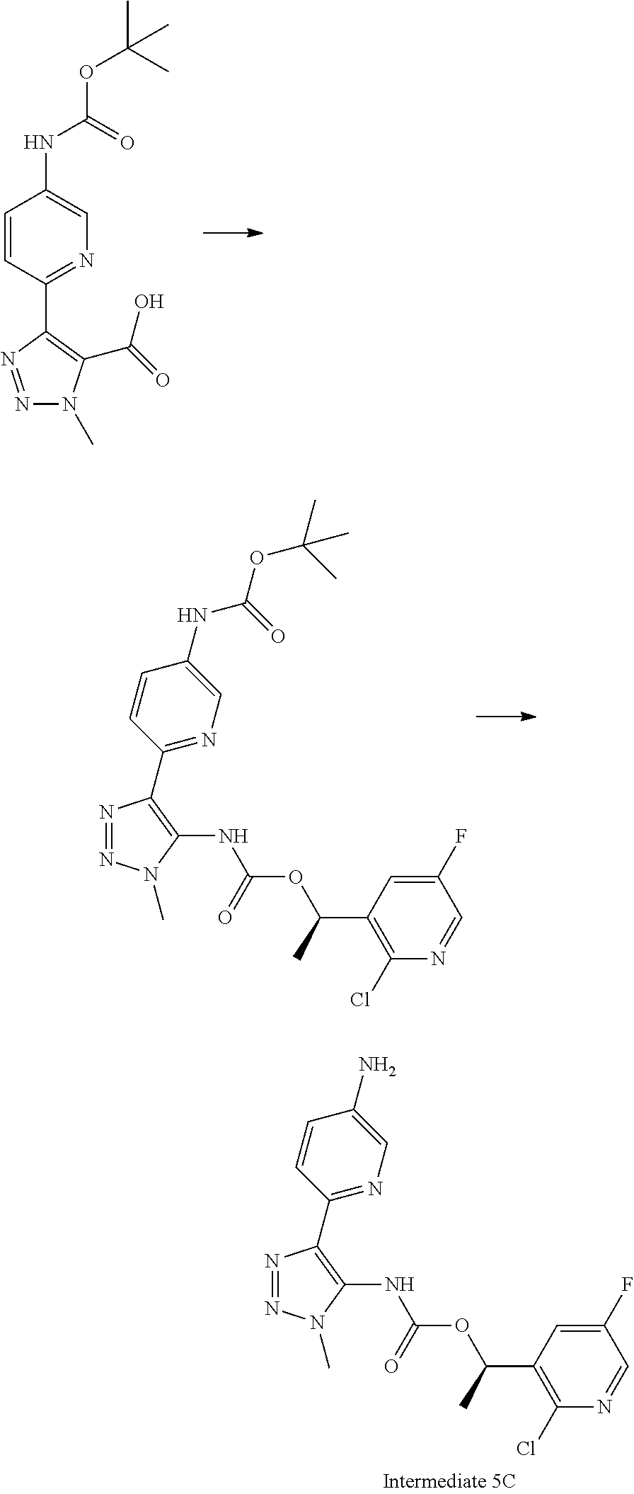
N1=NN(C)C(NC(=O)OC(C)C2=C(Cl)N=CC(F)=C2)=C1C1=NC=C(NC(=O)OC(C)(C)C)C=C1.C1=CC(C2=C(C(=O)O)N(C)N=N2)=NC=C1NC(OC(C)(C)C)=O.N1=NN(C)C(NC(=O)OC(C)C2=C(Cl)N=CC(F)=C2)=C1C1=NC=C(N)C=C1
